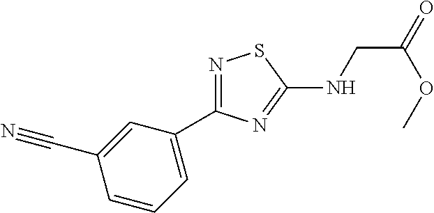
N1=C(C2=CC=CC(C#N)=C2)N=C(NCC(=O)OC)S1
